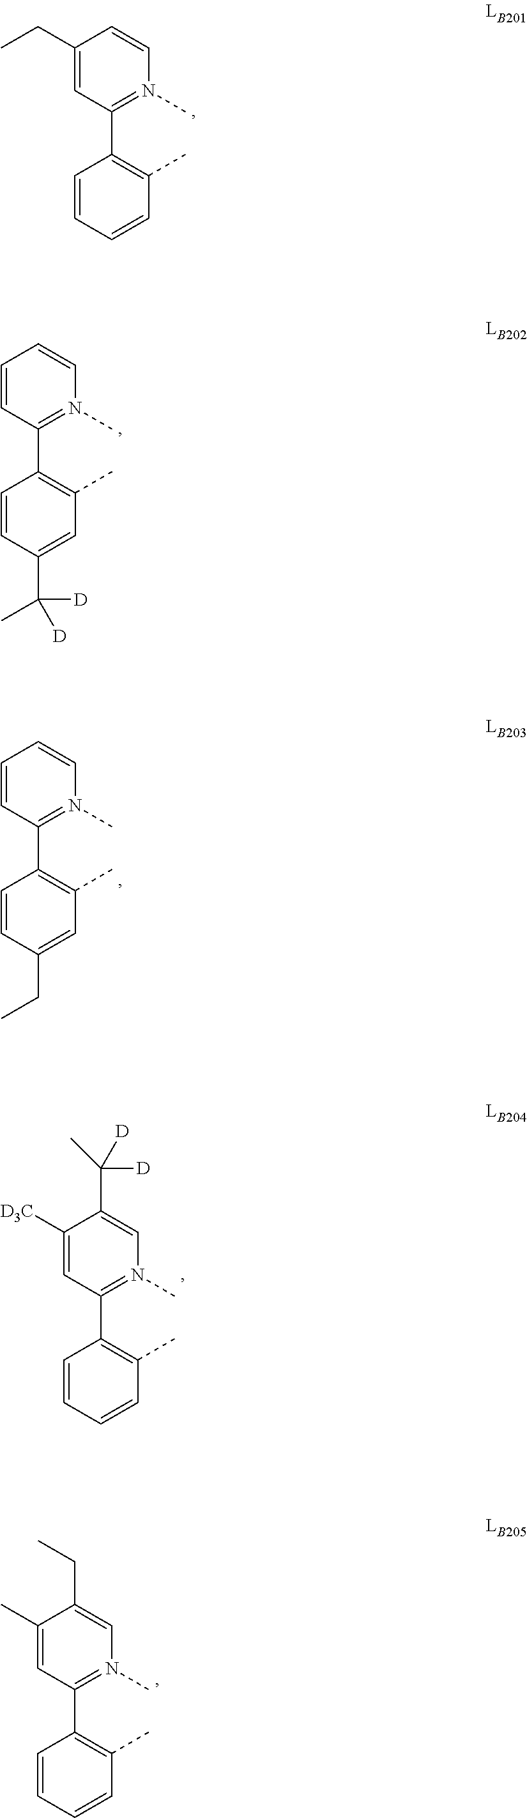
C1=CC=CC(C)=C1C1=N(C)C=CC(CC)=C1.C1=CC(C([D])(C)[D])=CC(C)=C1C1=N(C)C=CC=C1.C1=CC(CC)=CC(C)=C1C1=N(C)C=CC=C1.C1=CC=CC(C)=C1C1=N(C)C=C(C([D])(C)[D])C([D3C])=C1.C1=CC=CC(C)=C1C1=N(C)C=C(CC)C(C)=C1
